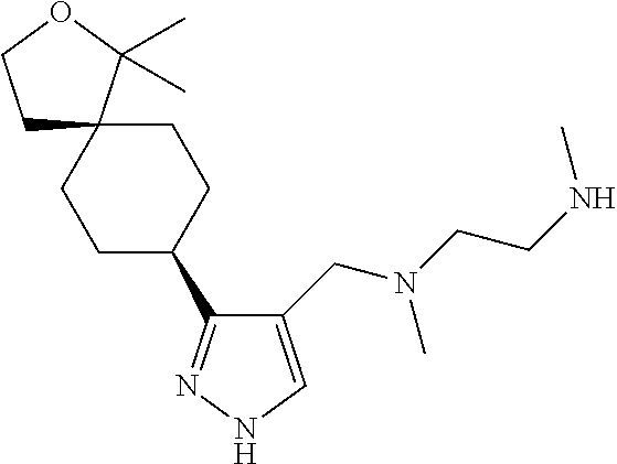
C1(CN(CCNC)C)=CNN=C1C1CCC2(CC1)CCOC2(C)C
